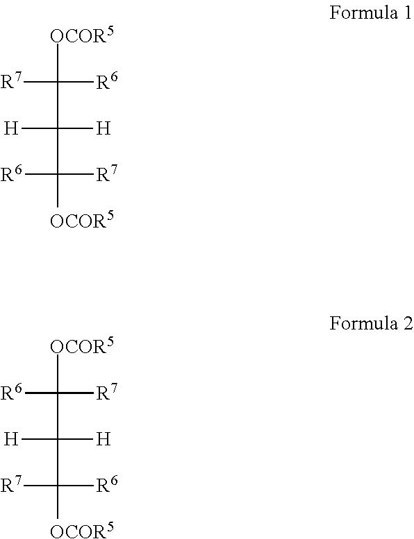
[OCOR5]C([R7])([R6])C([H])([H])C([R7])([R6])[OCOR5].[OCOR5]C([R6])([R7])C([H])([H])C([R6])([R7])[OCOR5]
